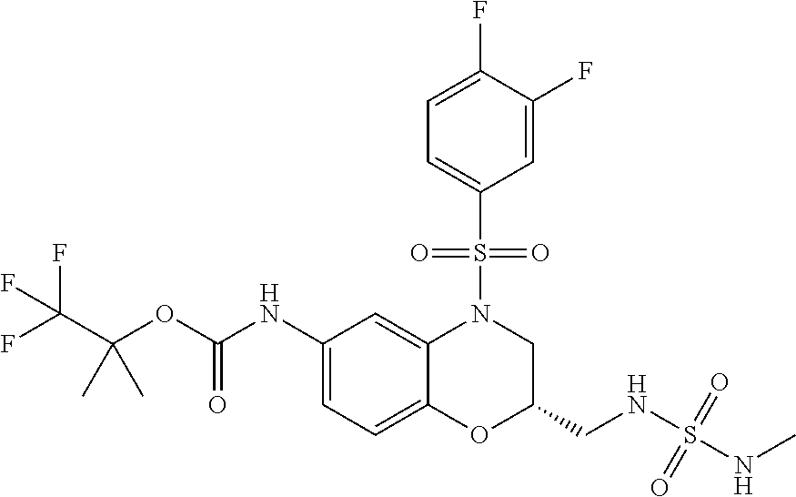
C1(NC(OC(C(F)(F)F)(C)C)=O)=CC=C2C(=C1)N(S(C1=CC=C(F)C(F)=C1)(=O)=O)CC(CNS(=O)(NC)=O)O2
